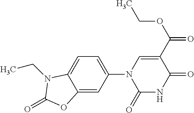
C1(=O)NC(=O)C(C(=O)OCC)=CN1C1=CC=C2C(=C1)OC(=O)N2CC
